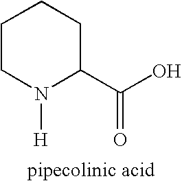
C1CN([H])C(C(O)=O)CC1
